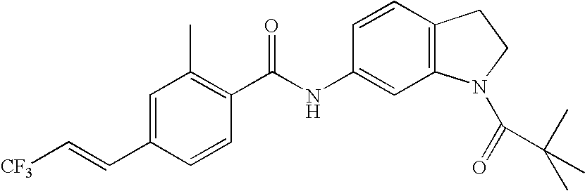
C1=C(C=C[CF3])C=CC(C(NC2=CC3=C(C=C2)CCN3C(=O)C(C)(C)C)=O)=C1C
